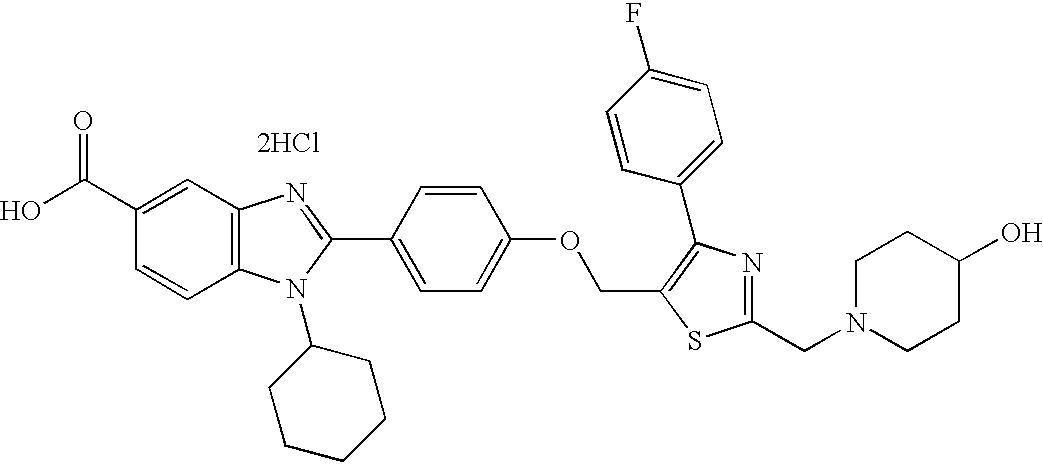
OC(C1=CC2=C(C=C1)N(C1CCCCC1)C(C1=CC=C(OCC3=C(C4=CC=C(F)C=C4)N=C(CN4CCC(O)CC4)S3)C=C1)=N2)=O.[2HCl]
